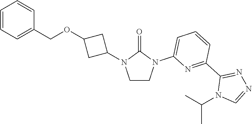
C1=CC=C(COC2CC(N3CCN(C4=CC=CC(C5=NN=CN5C(C)C)=N4)C3=O)C2)C=C1
